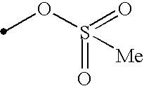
S(=O)(OC)([Me])=O
